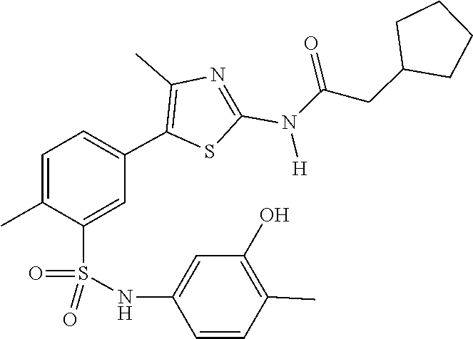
O=C(CC1CCCC1)N(C1=NC(C)=C(C2=CC=C(C)C(S(=O)(NC3=CC(O)=C(C)C=C3)=O)=C2)S1)[H]
